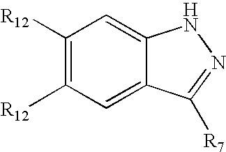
C1([R12])=C([R12])C=C2C(=C1)NN=C2[R7]
